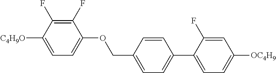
C1(F)=C(F)C([C4H9O])=CC=C1OCC1=CC=C(C2=CC=C([OC4H9])C=C2F)C=C1
